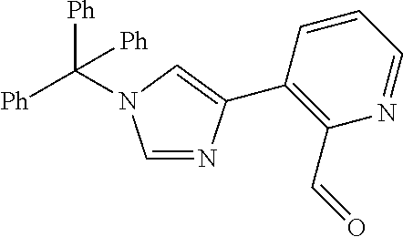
C1=NC(C2=C(C=O)N=CC=C2)=CN1C([Ph])([Ph])[Ph]
